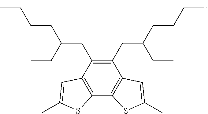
C12=C(C(CC(CCCC)CC)=C(CC(CCCC)CC)C3=C1SC(C)=C3)C=C(C)S2
